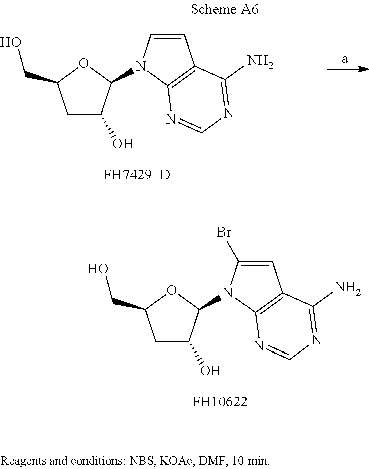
C1C(O)C(N2C(Br)=CC3=C2N=CN=C3N)OC1CO.[FH10622].C1C(O)C(N2C=CC3=C2N=CN=C3N)OC1CO
